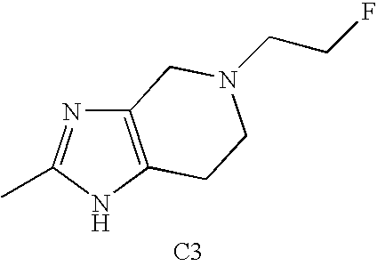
[C3].C12=C(NC(C)=N1)CCN(CCF)C2
